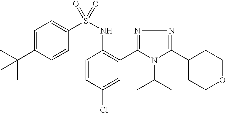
C1=C(C(C)(C)C)C=CC(S(NC2=C(C3=NN=C(C4CCOCC4)N3C(C)C)C=C(Cl)C=C2)(=O)=O)=C1
